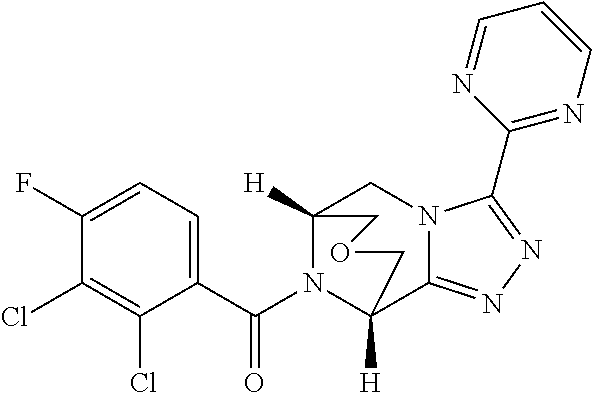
C1(F)=CC=C(C(N2C3([H])C4=NN=C(C5=NC=CC=N5)N4CC2([H])COC3)=O)C(Cl)=C1Cl
